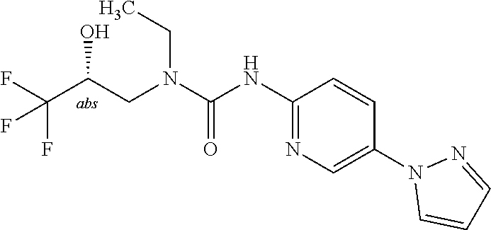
C(C(F)(F)F)(O)CN(CC)C(=O)NC1=NC=C(N2C=CC=N2)C=C1
